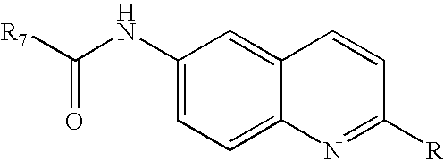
C1(NC([R7])=O)=CC=C2C(=C1)C=CC([R])=N2
